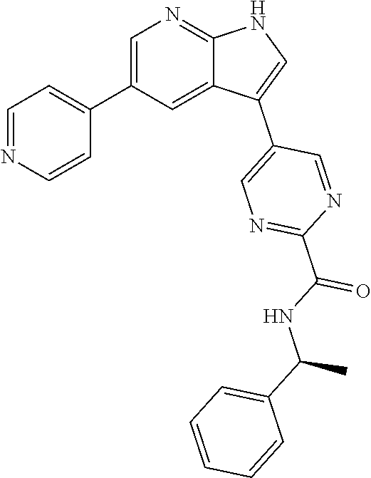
C1=C(C2=CC=NC=C2)C=C2C(=N1)NC=C2C1=CN=C(C(NC(C2=CC=CC=C2)C)=O)N=C1
